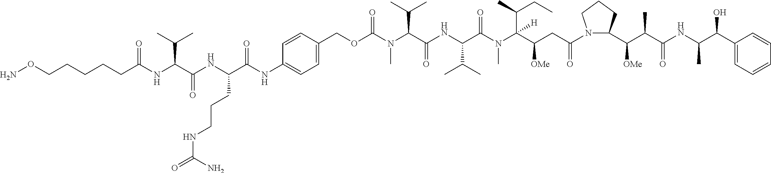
C(N(C(C(NC(C(N(C(C(CC(N1C(C(C(C(NC(C(C2=CC=CC=C2)O)C)=O)C)[OMe])CCC1)=O)[OMe])(C(CC)C)[H])C)=O)C(C)C)=O)C(C)C)C)(OCC1=CC=C(NC(C(NC(C(NC(CCCCCON)=O)C(C)C)=O)CCCNC(=O)N)=O)C=C1)=O
